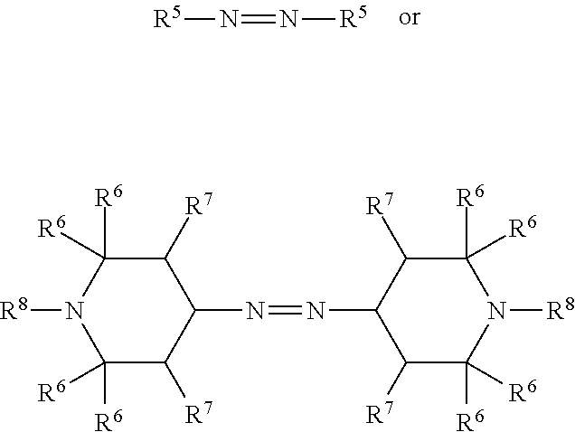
[R5]N=N[R5].C1([R7])C([R6])([R6])N([R8])C([R6])([R6])C([R7])C1N=NC1C([R7])C([R6])([R6])N([R8])C([R6])([R6])C1[R7]
